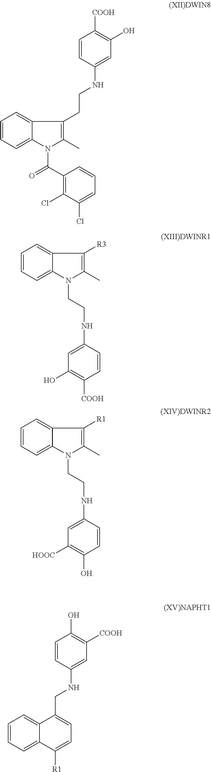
C(CC1=C(C)N(C(C2=C(Cl)C(Cl)=CC=C2)=O)C2=CC=CC=C21)NC1=CC(O)=C([COOH])C=C1.[R3]C1=C(C)N(CCNC2=CC(O)=C([COOH])C=C2)C2=CC=CC=C21.C(C1=CC=C([R1])C2=CC=CC=C12)NC1=CC([COOH])=C(O)C=C1.[R1]C1=C(C)N(CCNC2=CC([HOOC])=C(O)C=C2)C2=CC=CC=C21
